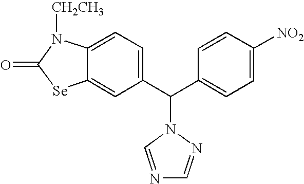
C12=CC(C(C3=CC=C([NO2])C=C3)N3N=CN=C3)=CC=C1N([CH2CH3])C(=O)[Se]2
